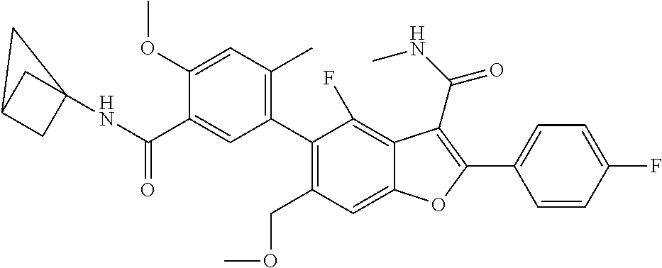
C12CC(NC(=O)C3=CC(C4=C(COC)C=C5C(=C4F)C(C(NC)=O)=C(C4=CC=C(F)C=C4)O5)=C(C)C=C3OC)(C1)C2
